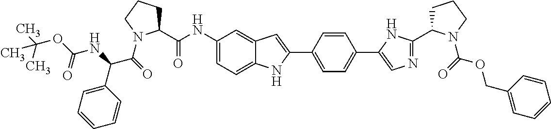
C1(NC(C2CCCN2C(=O)C(NC(=O)OC(C)(C)C)C2=CC=CC=C2)=O)=CC=C2C(=C1)C=C(C1=CC=C(C3=CN=C(C4CCCN4C(OCC4=CC=CC=C4)=O)N3)C=C1)N2
